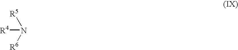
[R4]N([R5])[R6]
